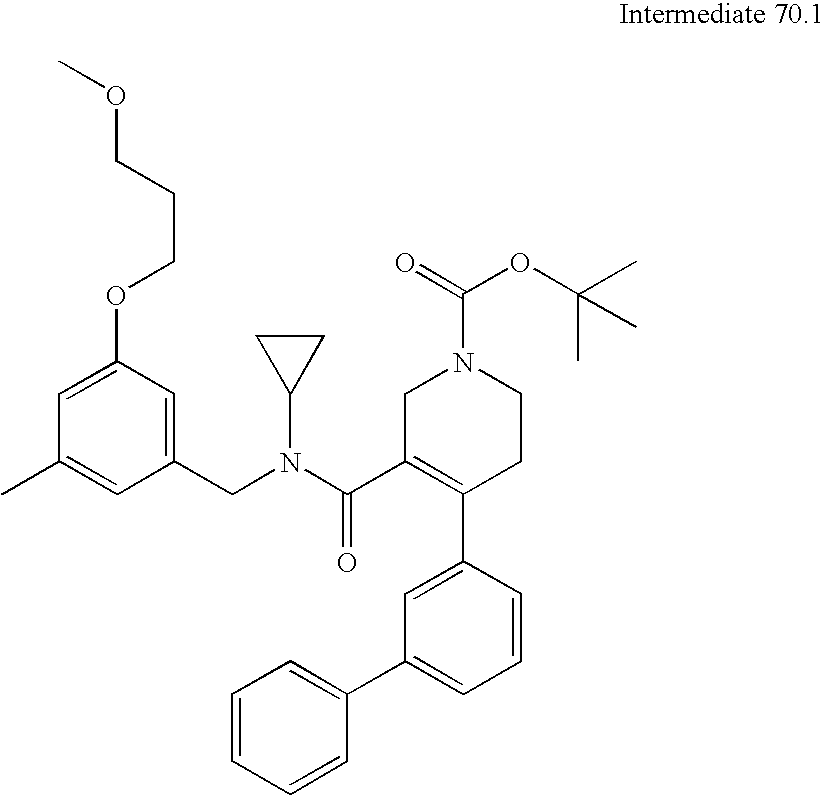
C1=C(OCCCOC)C=C(CN(C2CC2)C(C2=C(C3=CC(C4=CC=CC=C4)=CC=C3)CCN(C(=O)OC(C)(C)C)C2)=O)C=C1C
